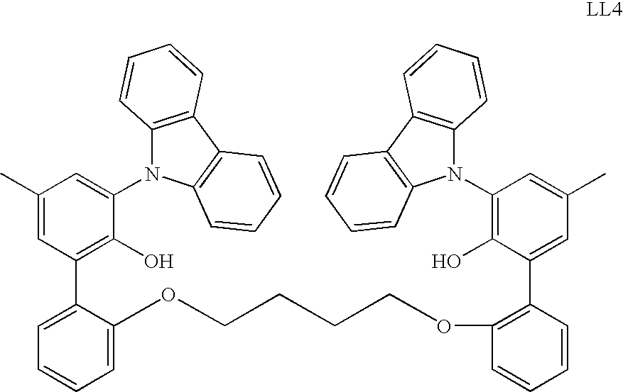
C1(N2C3=C(C4=C2C=CC=C4)C=CC=C3)=CC(C)=CC(C2=CC=CC=C2OCCCCOC2=C(C3=CC(C)=CC(N4C5=C(C6=C4C=CC=C6)C=CC=C5)=C3O)C=CC=C2)=C1O
